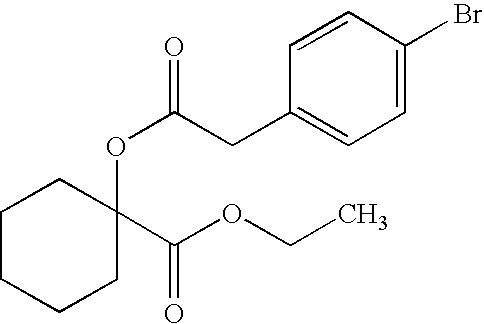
C1CCCC(OC(=O)CC2=CC=C(Br)C=C2)(C(OCC)=O)C1
